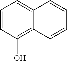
C1=CC(O)=C2C(=C1)C=CC=C2
